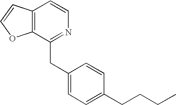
C12=C(C(CC3=CC=C(CCCC)C=C3)=NC=C1)OC=C2
